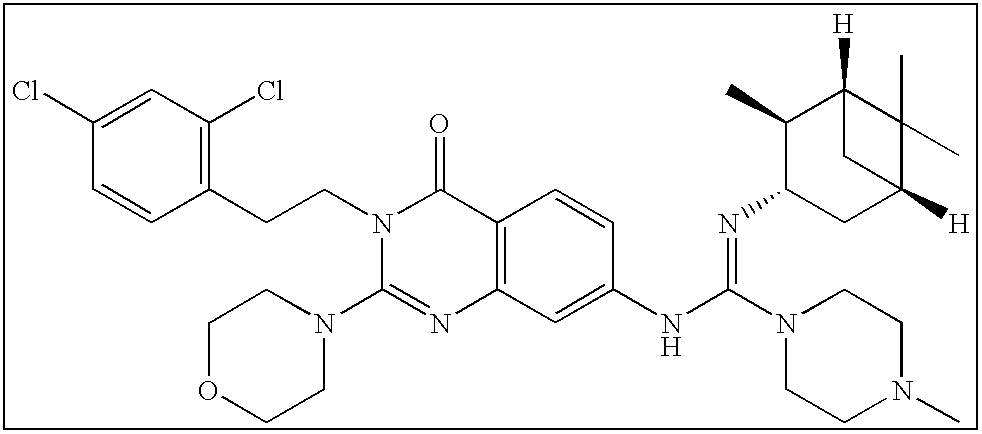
C1(Cl)=CC(Cl)=C(CCN2C(N3CCOCC3)=NC3=C(C2=O)C=CC(NC(=NC2CC4([H])C(C)(C)C([H])(C2C)C4)N2CCN(C)CC2)=C3)C=C1
